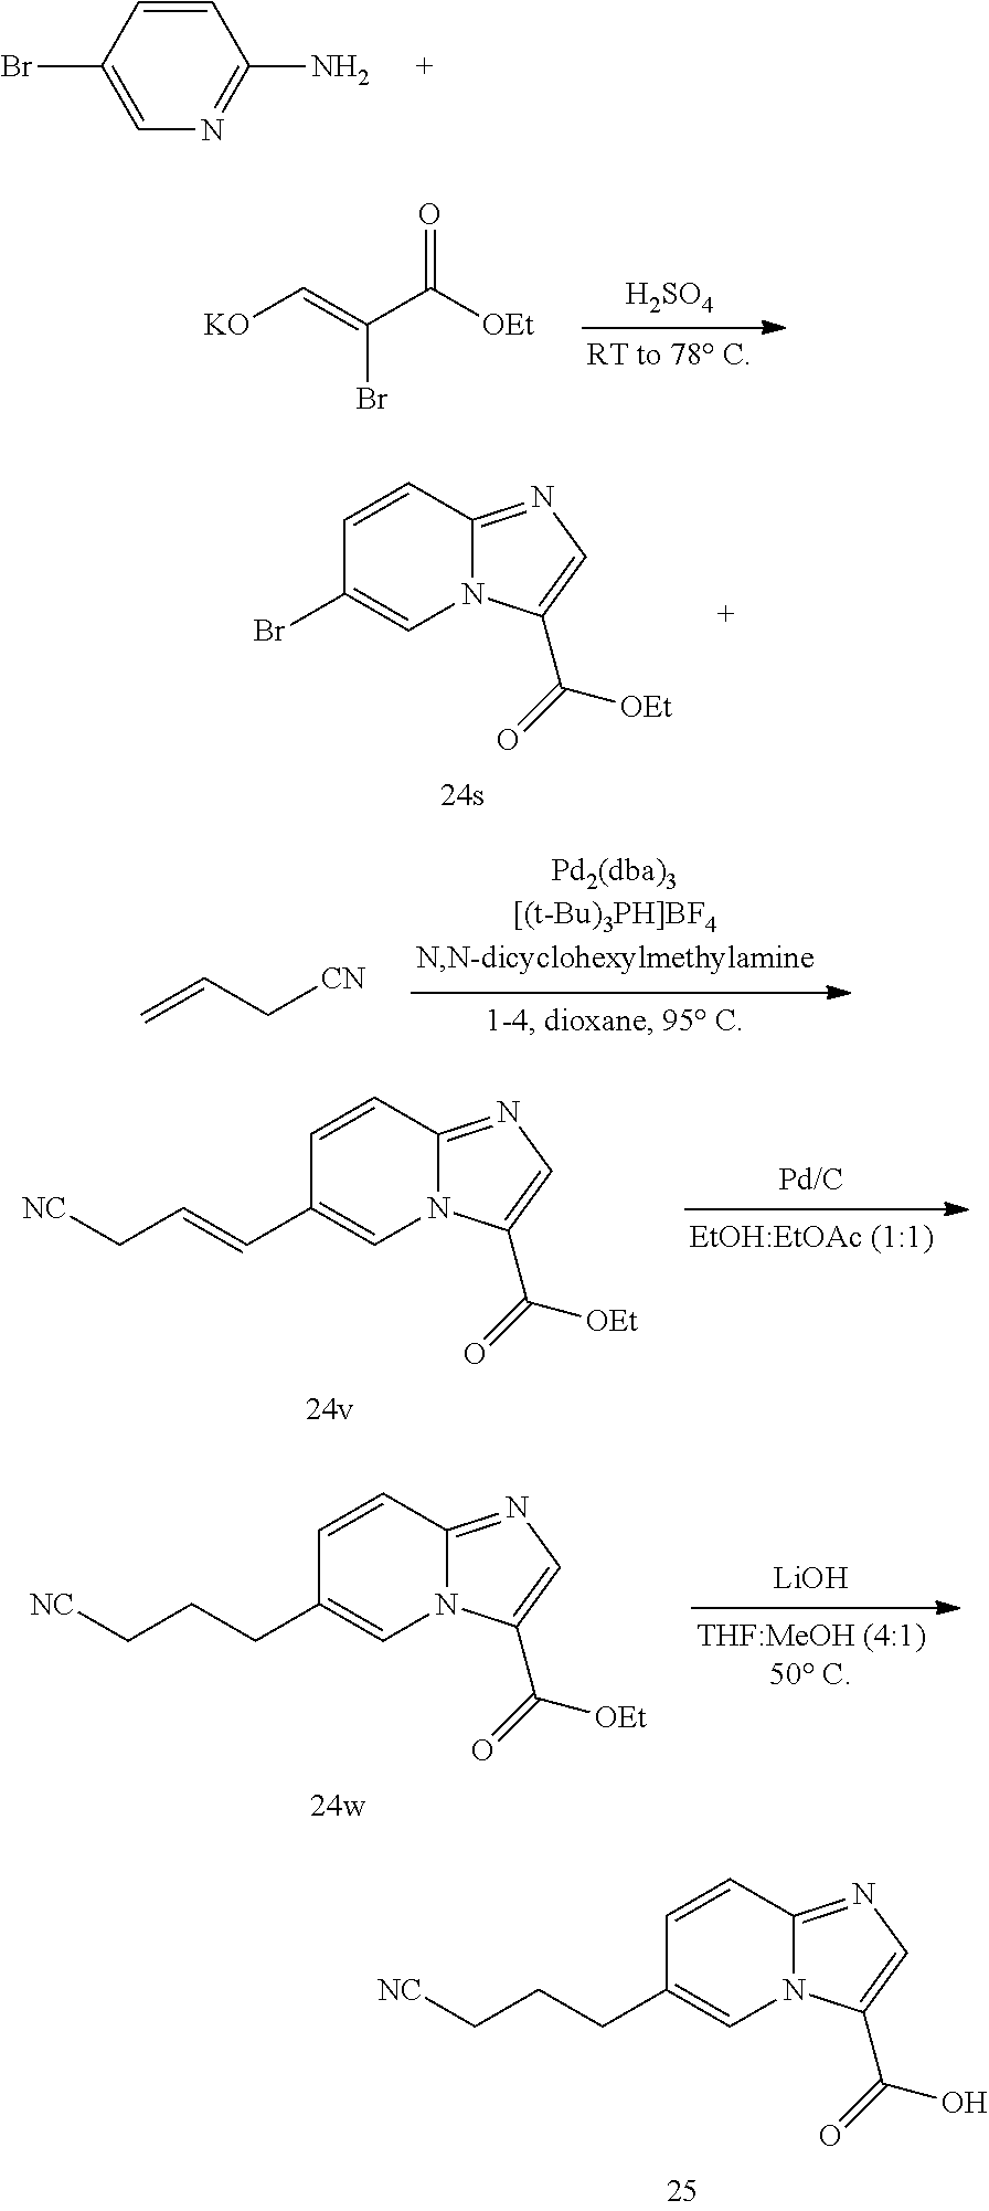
C1=CC(Br)=CN=C1N.[H2SO4].[KO]C=C(C([OEt])=O)Br.C1=CC2=NC=C(C(=O)[OEt])N2C=C1Br.C=CC[CN].C1=CC2=NC=C(C(=O)[OEt])N2C=C1C=CC[NC].[LiOH].C1=CC2=NC=C(C(=O)[OEt])N2C=C1CCC[NC].C1=CC2=NC=C(C(=O)O)N2C=C1CCC[NC]
